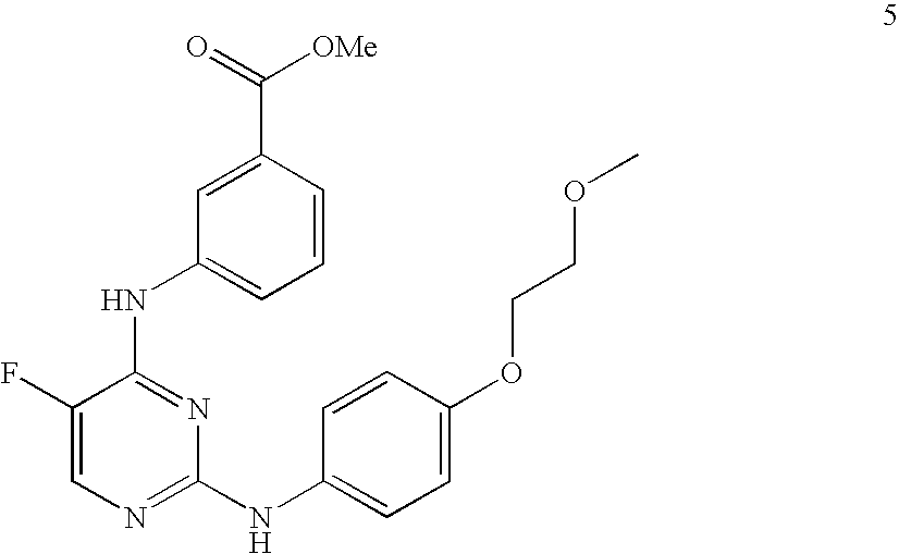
C1(F)=CN=C(NC2=CC=C(OCCOC)C=C2)N=C1NC1=CC=CC(C(=O)[OMe])=C1
